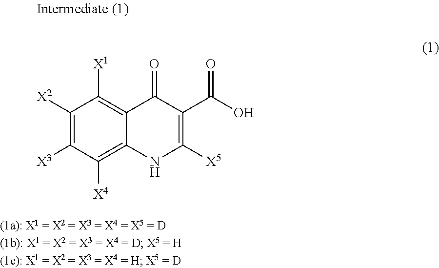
C1([X2])=C([X3])C([X4])=C2C(=C1[X1])C(=O)C(C(O)=O)=C([X5])N2
